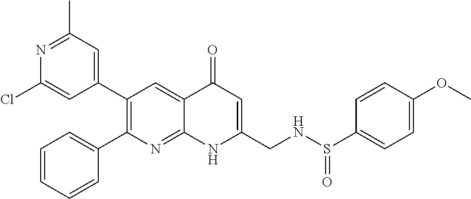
N1=C(C)C=C(C2=C(C3=CC=CC=C3)N=C3C(=C2)C(=O)C=C(CNS(C2=CC=C(OC)C=C2)=O)N3)C=C1Cl
